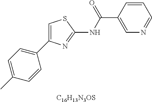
[C16H13N3OS].C1=C(C)C=CC(C2=CSC(NC(C3=CN=CC=C3)=O)=N2)=C1
